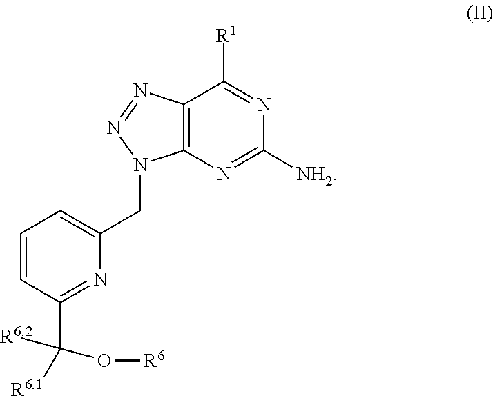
C12=C(N=C([NH2])N=C1[R1])N(CC1=CC=CC(C([R6.2])(O[R6])[R6.1])=N1)N=N2
